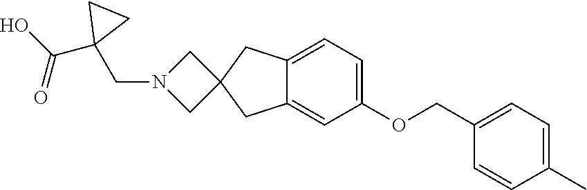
C12=CC=C(OCC3=CC=C(C)C=C3)C=C1CC1(C2)CN(CC2(C(=O)O)CC2)C1
